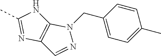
C1=CC(CN2C3=C(C=N2)N=C(C)N3)=CC=C1C
